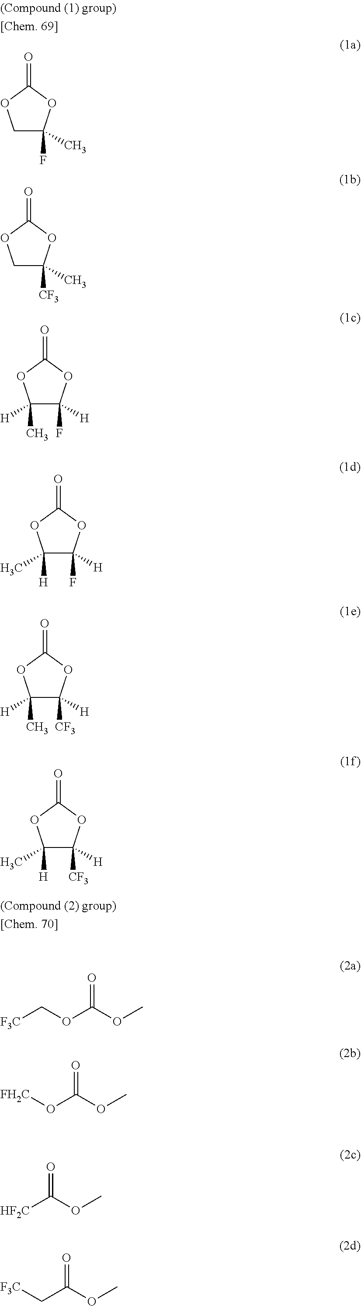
C1C(F)(C)OC(=O)O1.C1C([CF3])(C)OC(=O)O1.C1(C)([H])C(F)([H])OC(=O)O1.C1([H])(C)C(F)([H])OC(=O)O1.C1(C)([H])C([CF3])([H])OC(=O)O1.C1([H])(C)C([CF3])([H])OC(=O)O1.[F3C]COC(OC)=O.[FH2C]OC(OC)=O.[HF2C]C(OC)=O.[F3C]CC(OC)=O
